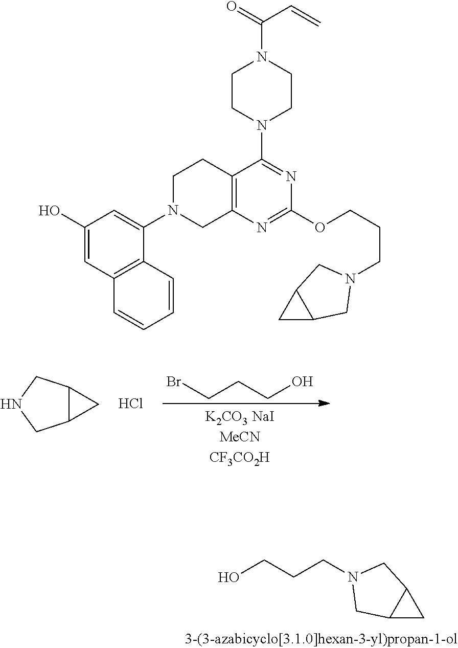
BrCCCO.C12C(C1)CNC2.Cl.C1C2C1CN(CCCO)C2.C1N(C2=CC(O)=CC3=C2C=CC=C3)CC2=C(C1)C(N1CCN(C(=O)C=C)CC1)=NC(OCCCN1CC3CC3C1)=N2
